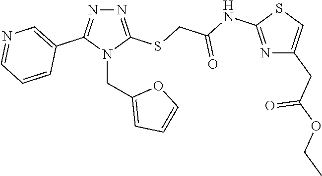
N1=C(SCC(NC2=NC(CC(=O)OCC)=CS2)=O)N(CC2=CC=CO2)C(C2=CN=CC=C2)=N1
